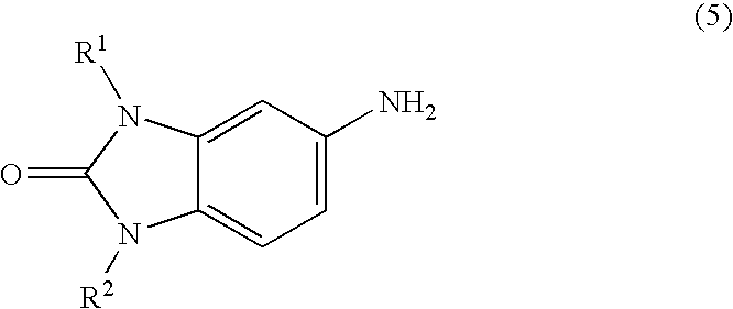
C12=CC(N)=CC=C1N([R2])C(=O)N2[R1]
